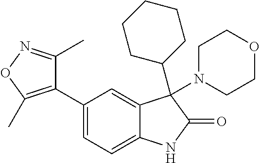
C1(C2=CC=C3C(=C2)C(C2CCCCC2)(N2CCOCC2)C(=O)N3)=C(C)ON=C1C
